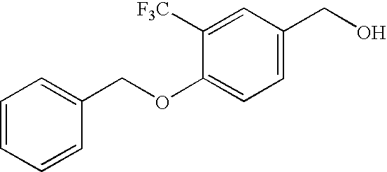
C1([F3C])=CC(CO)=CC=C1OCC1=CC=CC=C1
